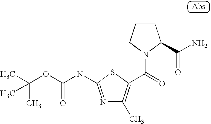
N1(C(=O)C2=C(C)N=C(NC(OC(C)(C)C)=O)S2)C(C(N)=O)CCC1
